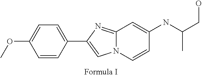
C12=NC(C3=CC=C(OC)C=C3)=CN1C=CC(NC(CO)C)=C2
